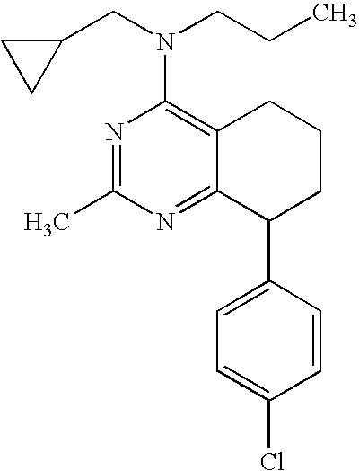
N1=C(C)N=C2C(=C1N(CC1CC1)CCC)CCCC2C1=CC=C(Cl)C=C1
